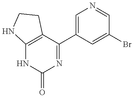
C12=C(C(C3=CN=CC(Br)=C3)=NC(=O)N1)CCN2
